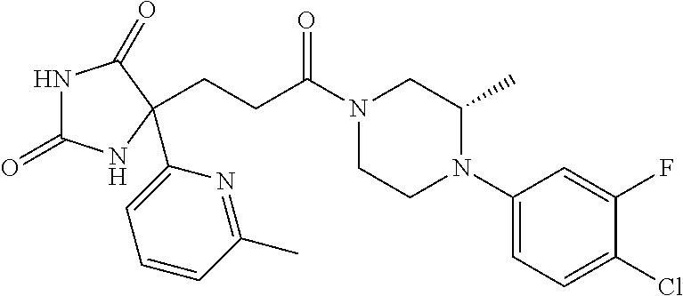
N1C(=O)NC(C2=CC=CC(C)=N2)(CCC(N2CCN(C3=CC=C(Cl)C(F)=C3)C(C)C2)=O)C1=O
